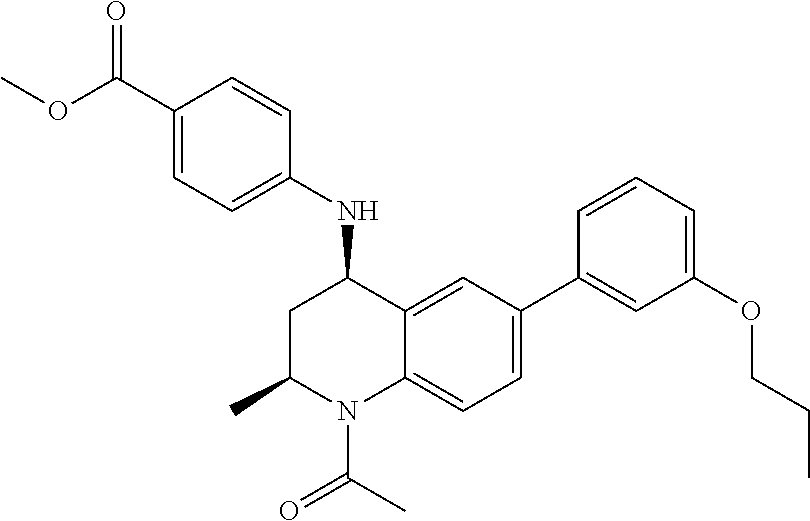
C1(NC2CC(C)N(C(C)=O)C3=CC=C(C4=CC(OCCC)=CC=C4)C=C23)=CC=C(C(OC)=O)C=C1
